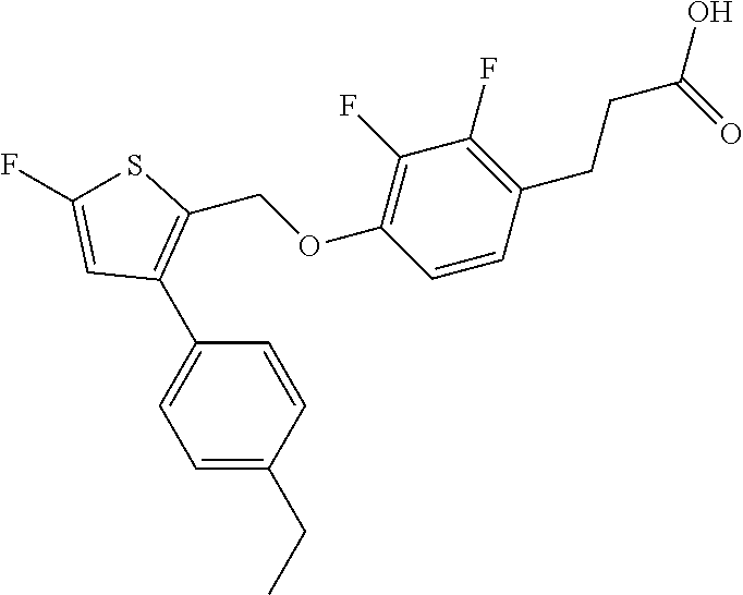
C1=C(CC)C=CC(C2=C(COC3=C(F)C(F)=C(CCC(O)=O)C=C3)SC(F)=C2)=C1
